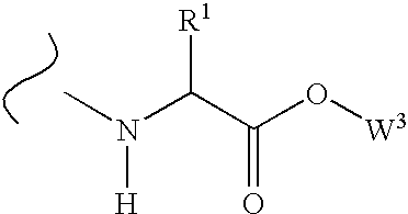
CN(C(C(O[W3])=O)[R1])[H]
